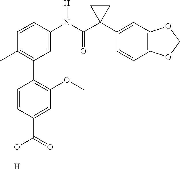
C1=C(N(C(C2(C3=CC4=C(C=C3)OCO4)CC2)=O)[H])C=CC(C)=C1C1=C(OC)C=C(C(O[H])=O)C=C1
